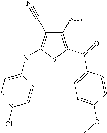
C1(N)=C(C(=O)C2=CC=C(OC)C=C2)SC(NC2=CC=C(Cl)C=C2)=C1C#N
